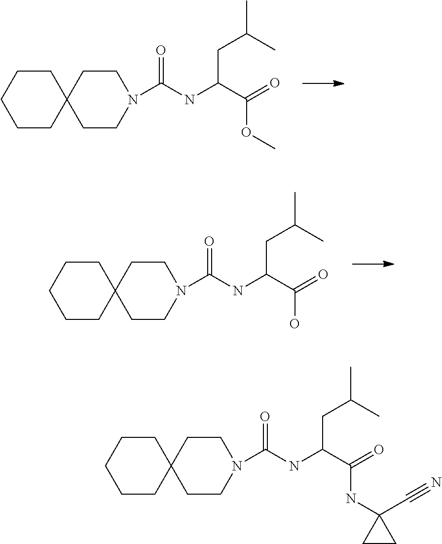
C(CC(C)C)(NC(N1CCC2(CC1)CCCCC2)=O)C(=O)OC.C(CC(C)C)(NC(N1CCC2(CC1)CCCCC2)=O)C(=O)O.C(CC(C)C)(NC(N1CCC2(CC1)CCCCC2)=O)C(=O)NC1(C#N)CC1
